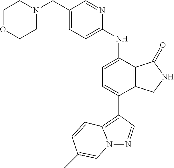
C1(CN2CCOCC2)=CC=C(NC2=CC=C(C3=C4N(N=C3)C=C(C)C=C4)C3=C2C(=O)NC3)N=C1
